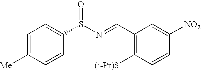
C1=C([Me])C=CC(S(N=CC2=C([(i-Pr)S])C=CC([NO2])=C2)=O)=C1
